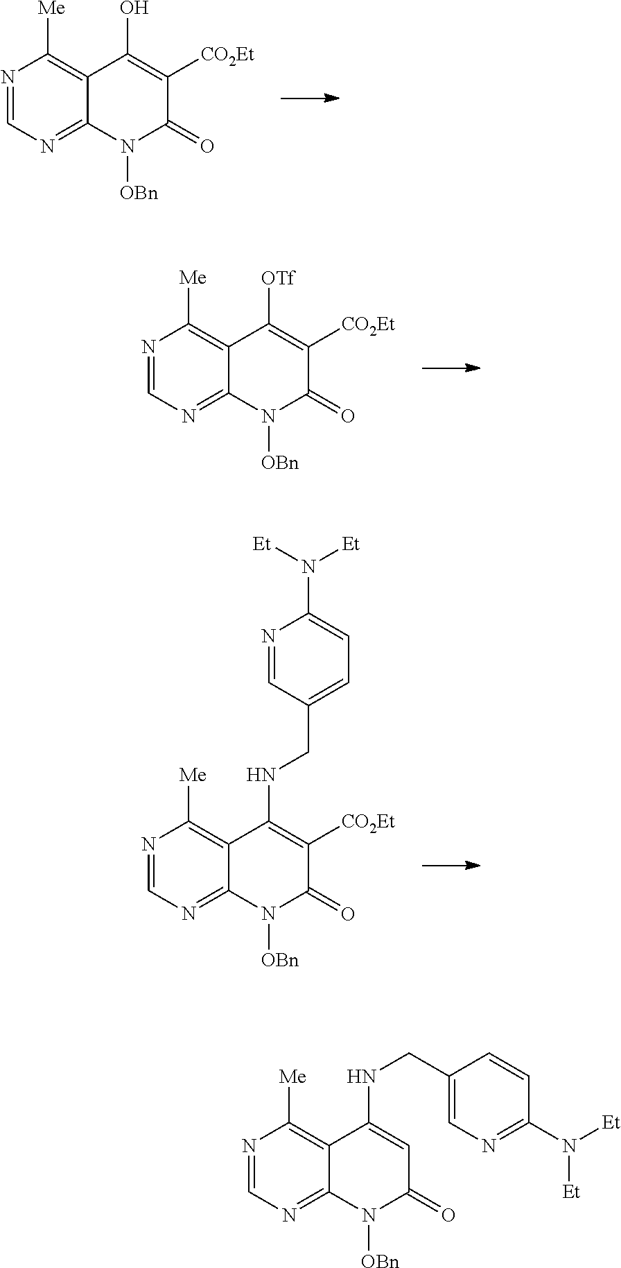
N1=CN=C2C(=C1[Me])C(O)=C([CO2Et])C(=O)N2[OBn].N1=CN=C2C(=C1[Me])C([OTf])=C([CO2Et])C(=O)N2[OBn].N1=CN=C2C(=C1[Me])C(NCC1=CC=C(N([Et])[Et])N=C1)=C([CO2Et])C(=O)N2[OBn].N1=CN=C2C(=C1[Me])C(NCC1=CN=C(N([Et])[Et])C=C1)=CC(=O)N2[OBn]
